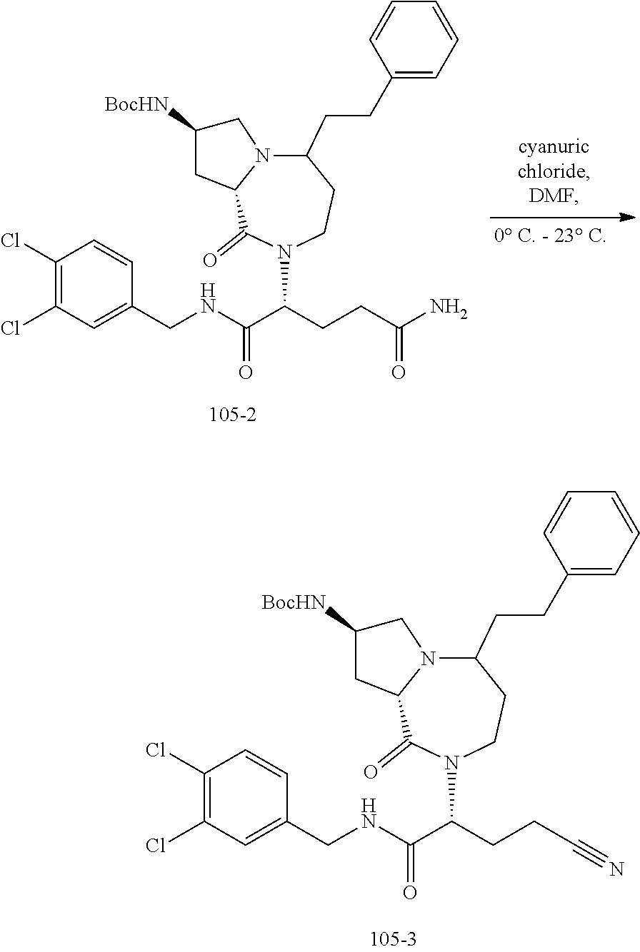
C1(Cl)=C(Cl)C=C(CNC(C(CCC#N)N2CCC(CCC3=CC=CC=C3)N3C(C2=O)CC([BocHN])C3)=O)C=C1.C1(Cl)=C(Cl)C=C(CNC(C(CCC(N)=O)N2CCC(CCC3=CC=CC=C3)N3C(C2=O)CC([BocHN])C3)=O)C=C1
